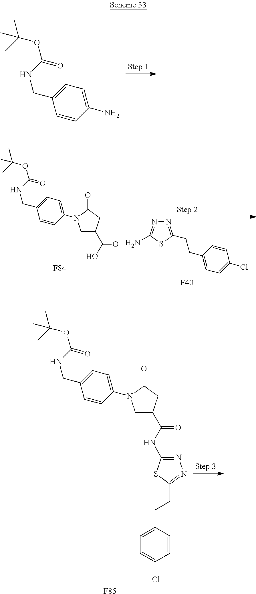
C1=CC(N)=CC=C1CNC(=O)OC(C)(C)C.C1=CC(N2CC(C(=O)O)CC2=O)=CC=C1CNC(=O)OC(C)(C)C.[F84].N1=C(CCC2=CC=C(Cl)C=C2)SC(N)=N1.[F40].C1=CC(N2CC(C(=O)NC3=NN=C(CCC4=CC=C(Cl)C=C4)S3)CC2=O)=CC=C1CNC(=O)OC(C)(C)C.[F85]
